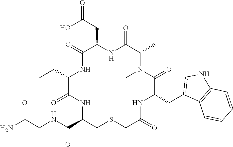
N(C(=O)C1NC(=O)C(C(C)C)NC(=O)C(CC(O)=O)NC(=O)C(C)N(C)C(=O)C(CC2=CNC3=C2C=CC=C3)NC(=O)CSC1)CC(N)=O
